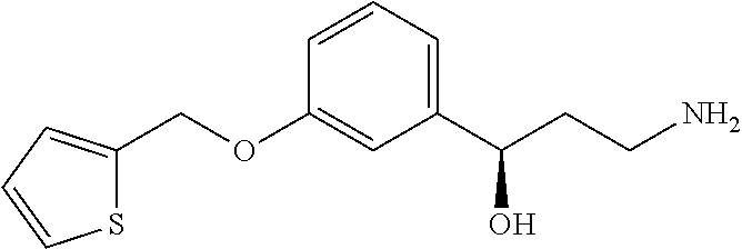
C1(COC2=CC(C(CCN)O)=CC=C2)=CC=CS1
